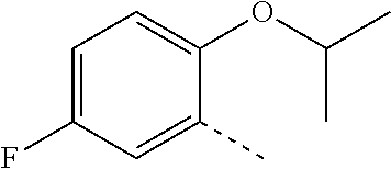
C1=C(F)C=C(C)C(OC(C)C)=C1
